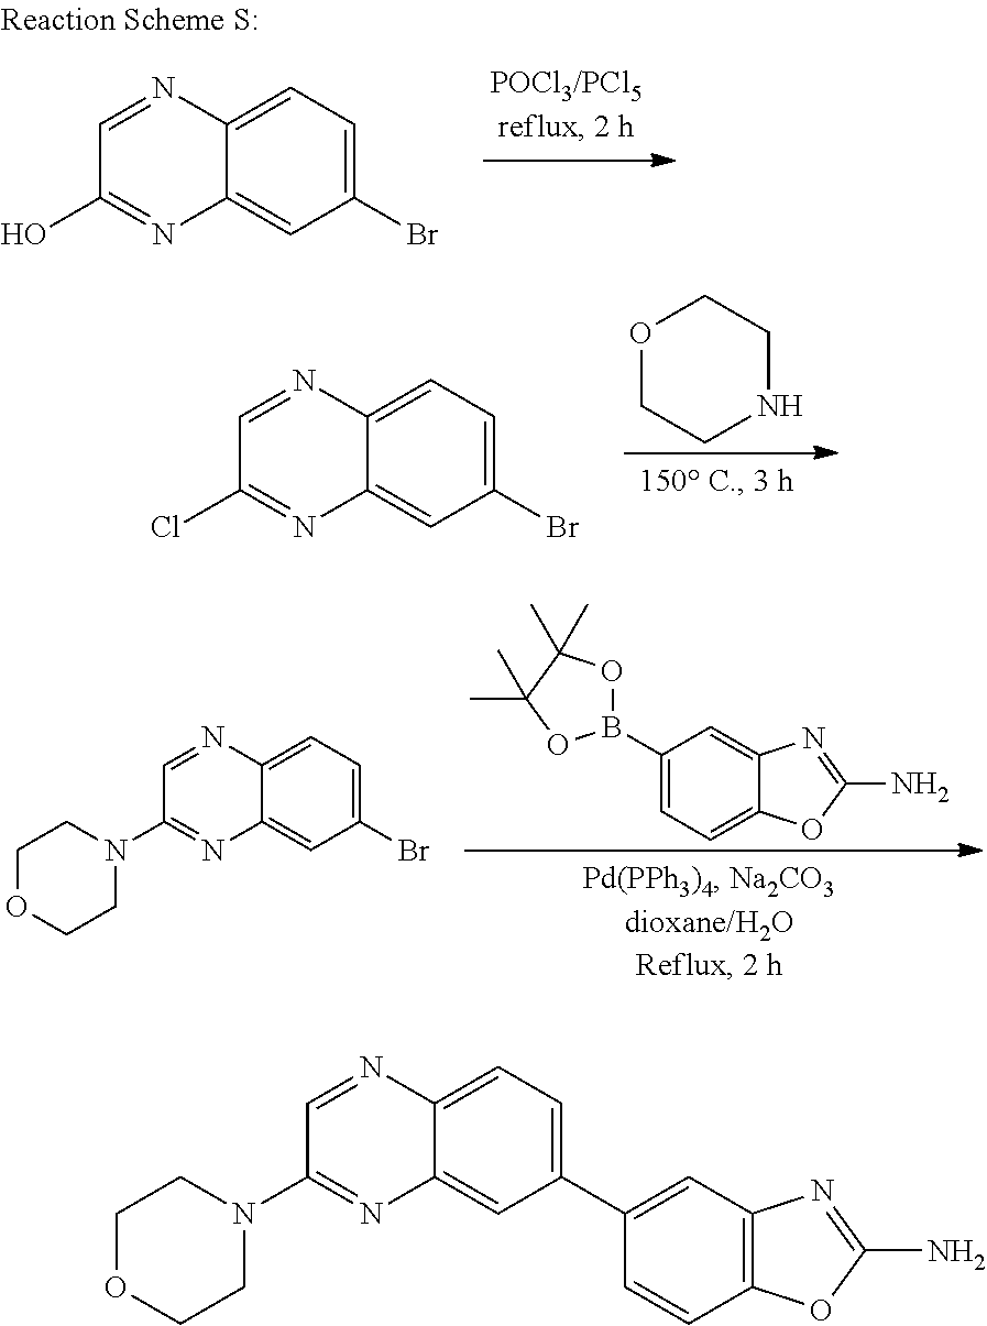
C1=C(Br)C=C2C(=C1)N=CC(O)=N2.O1CCNCC1.C1=C(Br)C=C2C(=C1)N=CC(Cl)=N2.C1=C(Br)C=C2C(=C1)N=CC(N1CCOCC1)=N2.C1(B2OC(C)(C)C(C)(C)O2)=CC=C2C(=C1)N=C(N)O2.C1=C(C2=CC3=C(C=C2)OC(N)=N3)C=C2C(=C1)N=CC(N1CCOCC1)=N2
